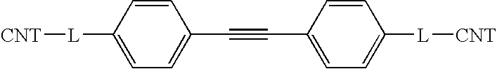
C1=CC([L][CNT])=CC=C1C#CC1=CC=C([L][CNT])C=C1
